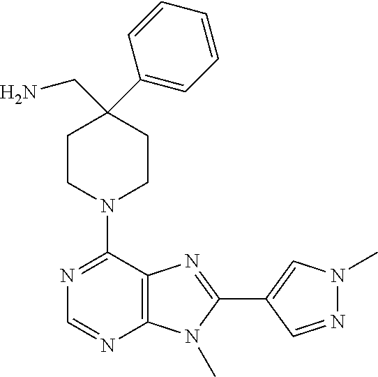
C1CN(C2=NC=NC3=C2N=C(C2=CN(C)N=C2)N3C)CCC1(C1=CC=CC=C1)CN
